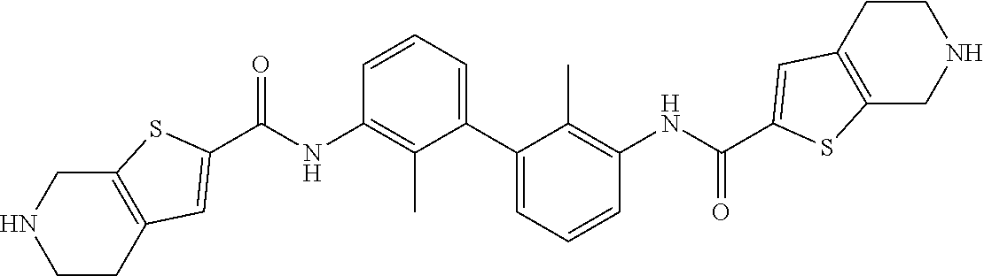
C12=C(SC(C(NC3=C(C)C(C4=CC=CC(NC(C5=CC6=C(S5)CNCC6)=O)=C4C)=CC=C3)=O)=C1)CNCC2
